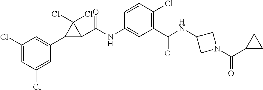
C1(Cl)=CC(Cl)=CC(C2C(C(NC3=CC(C(NC4CN(C(C5CC5)=O)C4)=O)=C(Cl)C=C3)=O)C2(Cl)Cl)=C1
